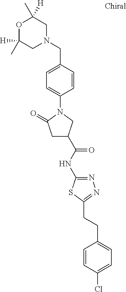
O1C([H])(C)CN(CC2=CC=C(N3CC(C(NC4=NN=C(CCC5=CC=C(Cl)C=C5)S4)=O)CC3=O)C=C2)CC1(C)[H]
